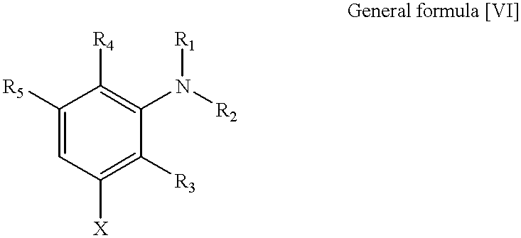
C1([R5])=CC([X])=C([R3])C(N([R2])[R1])=C1[R4]
